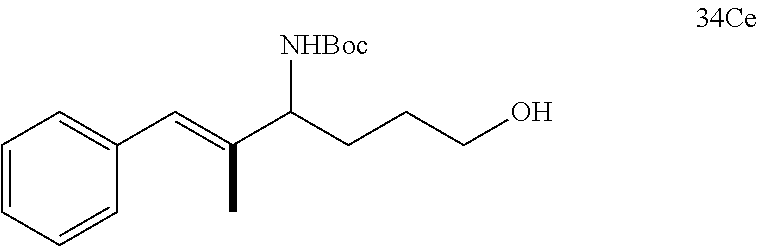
C1(C=C(C(CCCO)[NHBoc])C)=CC=CC=C1
